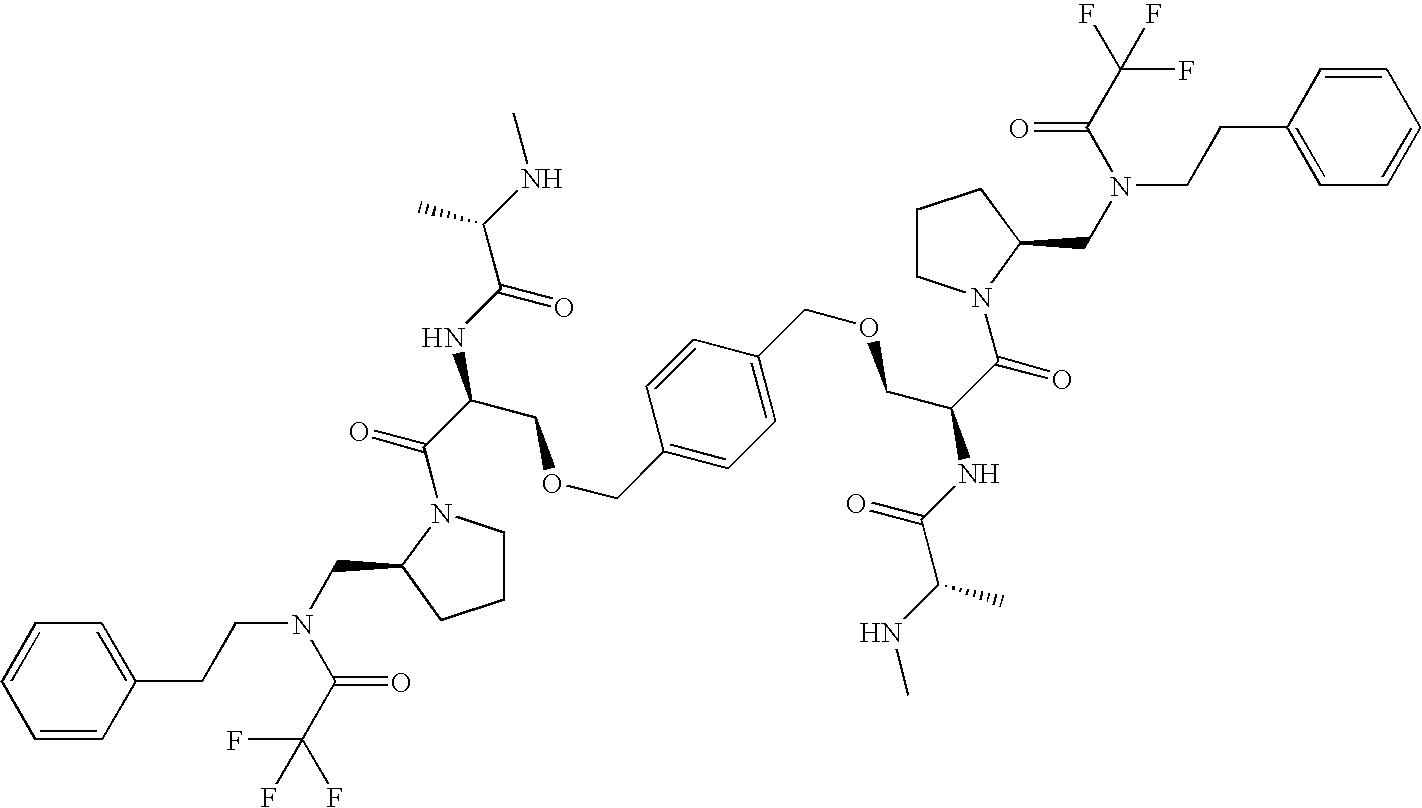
C1=CC=CC(CCN(CC2N(C(C(NC(C(NC)C)=O)COCC3=CC=C(COCC(C(=O)N4CCCC4CN(CCC4=CC=CC=C4)C(=O)C(F)(F)F)NC(C(NC)C)=O)C=C3)=O)CCC2)C(C(F)(F)F)=O)=C1
